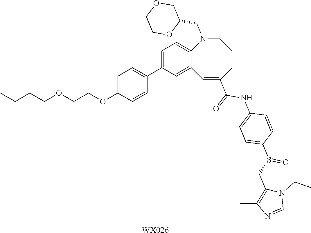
CCCCOCCOC1=CC=C(C2=CC=C3C(=C2)C=C(C(=O)NC2=CC=C(S(CC4=C(C)N=CN4CC)=O)C=C2)CCCN3CC2COCCO2)C=C1.[WX026]
